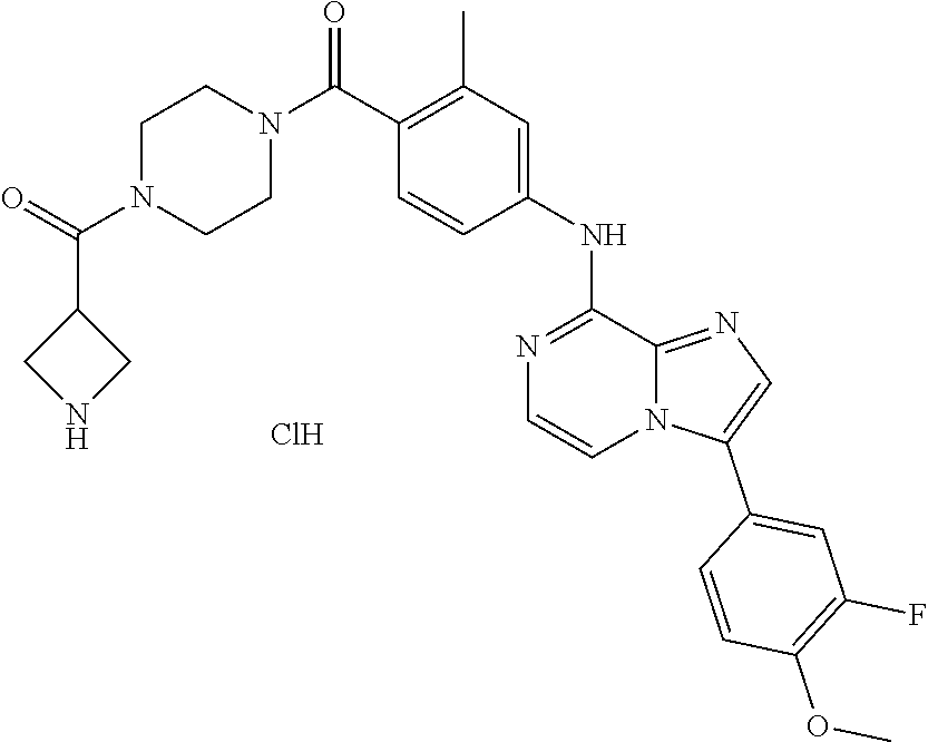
C1C(C(=O)N2CCN(C(C3=C(C)C=C(NC4=NC=CN5C4=NC=C5C4=CC(F)=C(OC)C=C4)C=C3)=O)CC2)CN1.Cl
